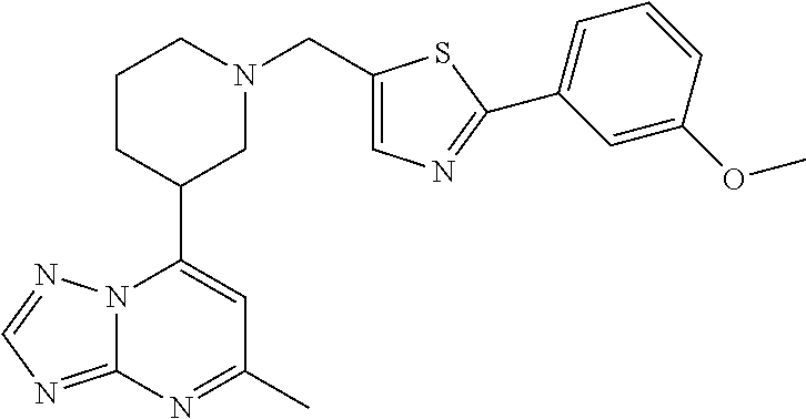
N12C(=NC=N1)N=C(C)C=C2C1CN(CC2=CN=C(C3=CC=CC(OC)=C3)S2)CCC1
